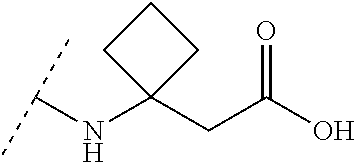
C(NC1(CC(O)=O)CCC1)(C)C
